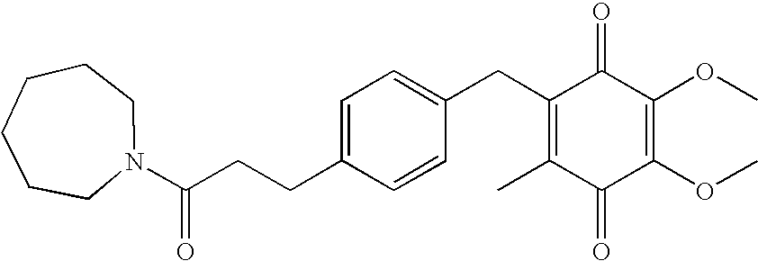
C1(=O)C(C)=C(CC2=CC=C(CCC(=O)N3CCCCCC3)C=C2)C(=O)C(OC)=C1OC
